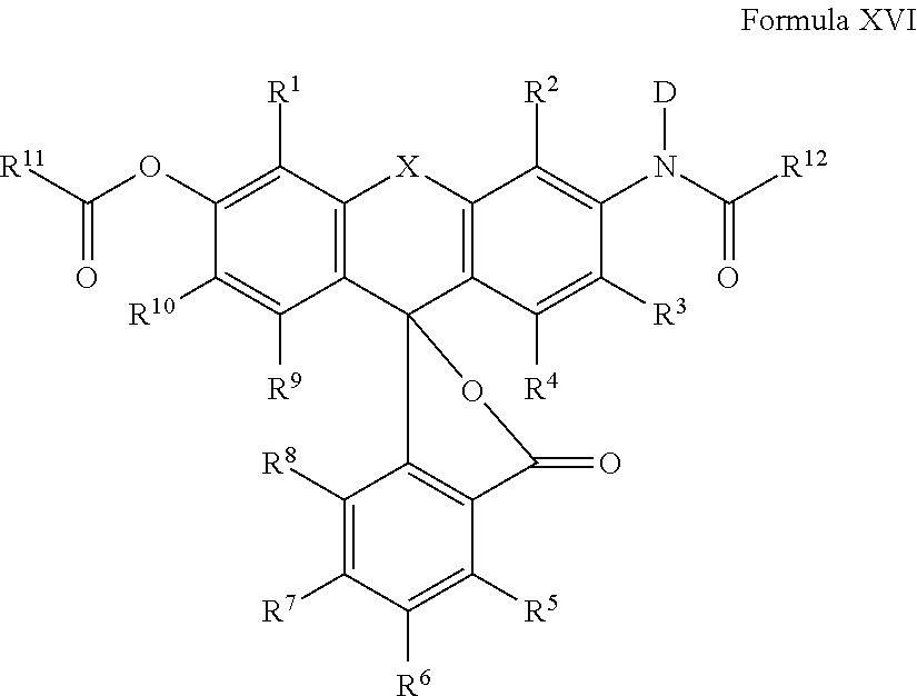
C1(N([D])C(=O)[R12])=C([R2])C2=C(C([R4])=C1[R3])C1(C3=C([X]2)C([R1])=C(OC(=O)[R11])C([R10])=C3[R9])OC(=O)C2=C1C([R8])=C([R7])C([R6])=C2[R5]
